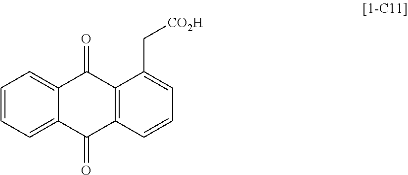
C1=CC=C2C(=C1)C(=O)C1=C(C2=O)C=CC=C1C[CO2H]
